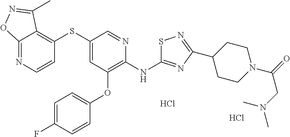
C12=NC=CC(SC3=CC(OC4=CC=C(F)C=C4)=C(NC4=NC(C5CCN(C(=O)CN(C)C)CC5)=NS4)N=C3)=C1C(C)=NO2.Cl.Cl
